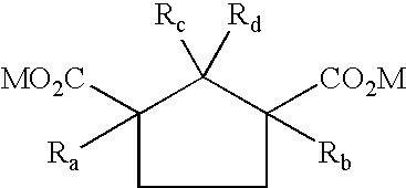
C1C([CO2M])([Rb])C([Rc])([Rd])C([MO2C])([Ra])C1
